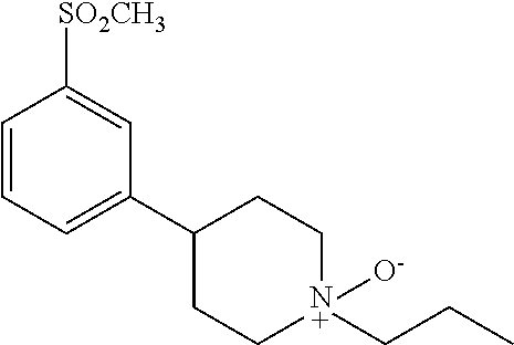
C1=CC=C(C2CC[N+](CCC)([O-])CC2)C=C1[SO2CH3]
